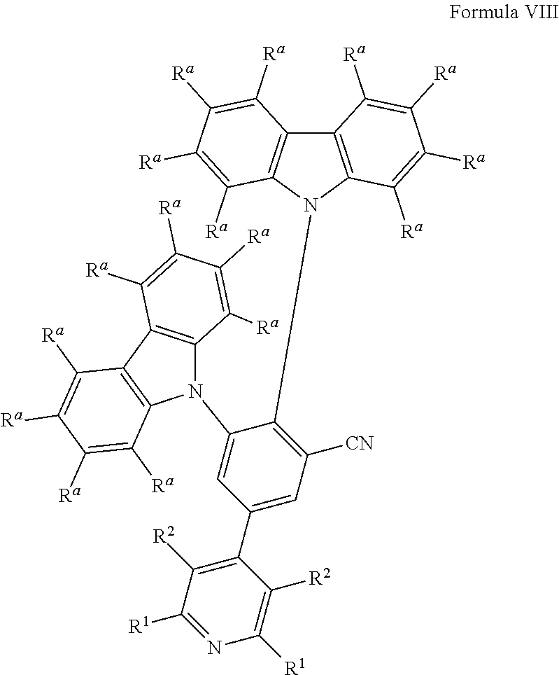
N1(C2=CC(C3=C([R2])C([R1])=NC([R1])=C3[R2])=CC([CN])=C2N2C3=C(C4=C2C([Ra])=C([Ra])C([Ra])=C4[Ra])C([Ra])=C([Ra])C([Ra])=C3[Ra])C2=C(C3=C1C([Ra])=C([Ra])C([Ra])=C3[Ra])C([Ra])=C([Ra])C([Ra])=C2[Ra]
